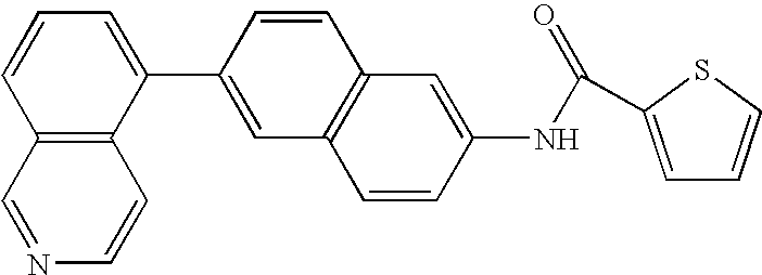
C1=C(C2=CC3=C(C=C2)C=C(NC(=O)C2=CC=CS2)C=C3)C2=C(C=C1)C=NC=C2
